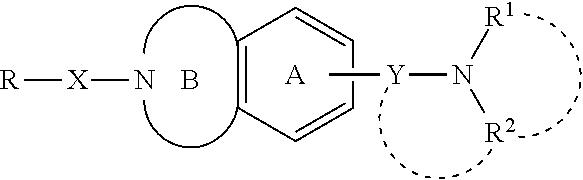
C1=CC=CC=C1.C[Y]N([R2])[R1].[A].[R][X]N.B
